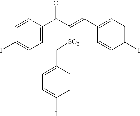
C1=CC(I)=CC=C1C(C(=CC1=CC=C(I)C=C1)[SO2]CC1=CC=C(I)C=C1)=O
